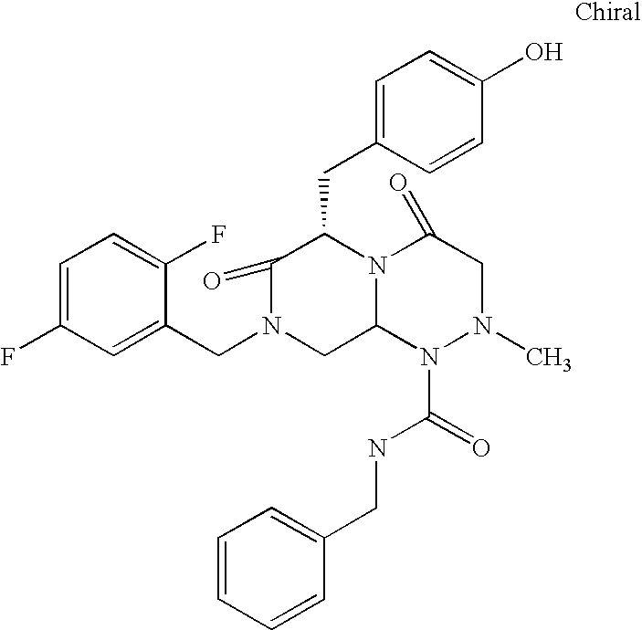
C1=C(F)C=C(CN2CC3N(C(CC4=CC=C(O)C=C4)C2=O)C(=O)CN(C)N3C(=O)NCC2=CC=CC=C2)C(F)=C1
